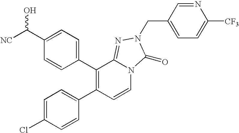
[NC]C(C1=CC=C(C2=C(C3=CC=C(Cl)C=C3)C=CN3C2=NN(CC2=CC=C([CF3])N=C2)C3=O)C=C1)O
